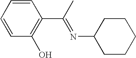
C1=CC(O)=C(C(=NC2CCCCC2)C)C=C1
